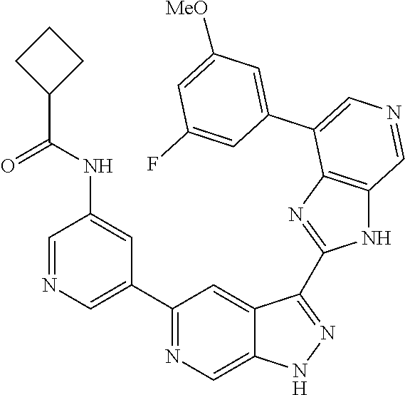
C1(C2=CN=CC(NC(C3CCC3)=O)=C2)=NC=C2C(=C1)C(C1=NC3=C(N1)C=NC=C3C1=CC([MeO])=CC(F)=C1)=NN2
